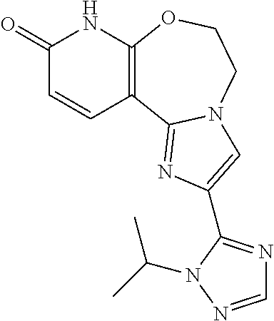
C1(=O)C=CC2=C(N1)OCCN1C2=NC(C2=NC=NN2C(C)C)=C1
